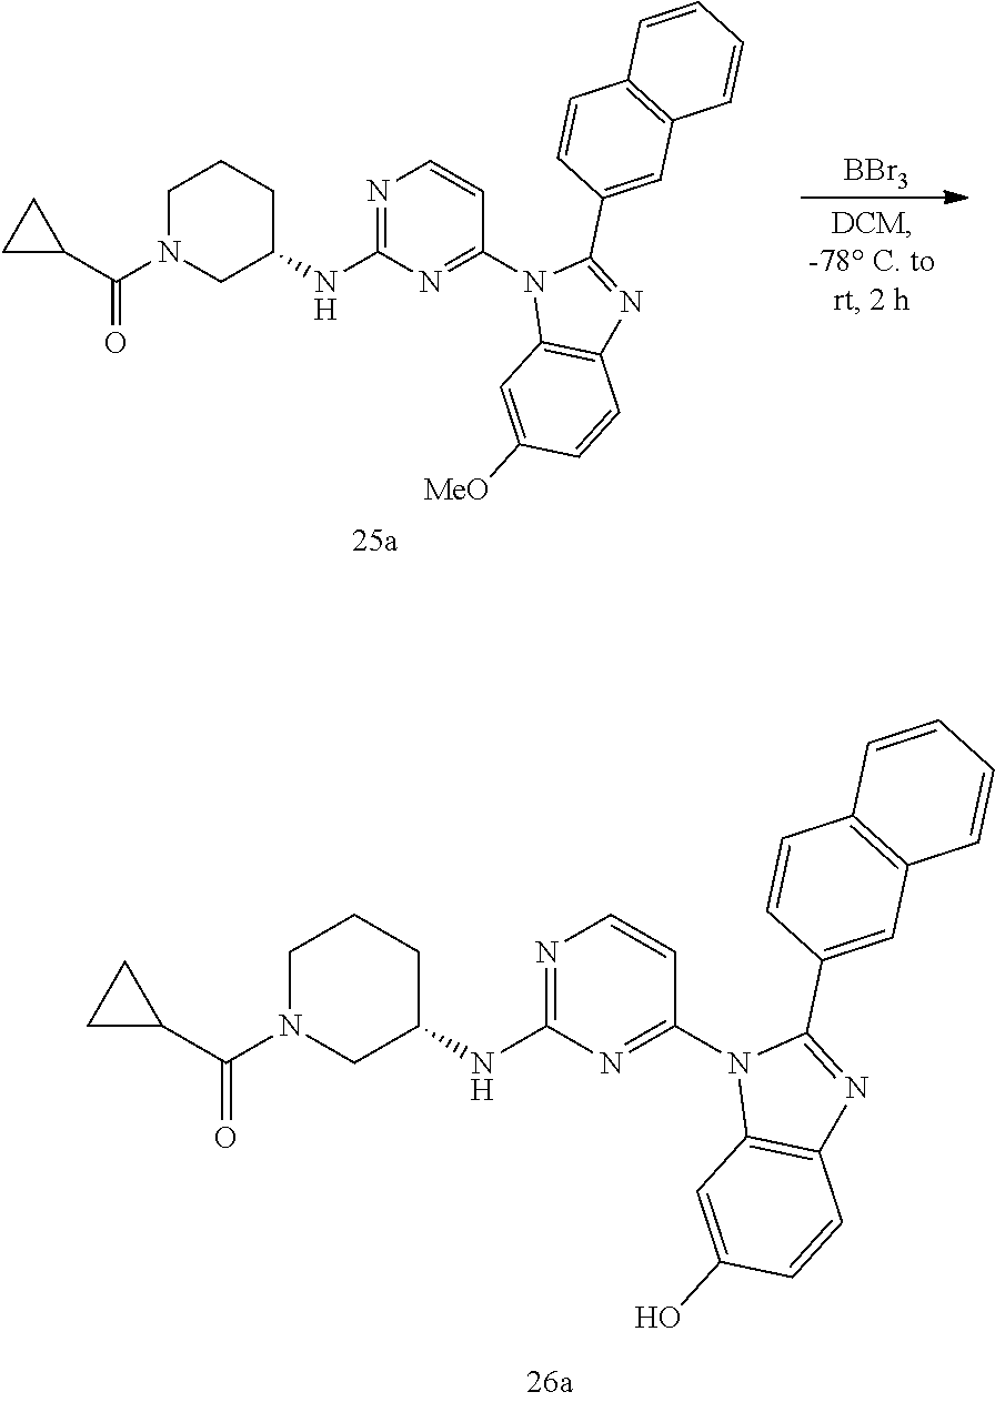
C1N(C(C2CC2)=O)CC(NC2=NC=CC(N3C4=C(N=C3C3=CC5=C(C=C3)C=CC=C5)C=CC(O)=C4)=N2)CC1.C1N(C(C2CC2)=O)CC(NC2=NC=CC(N3C4=C(N=C3C3=CC5=C(C=C3)C=CC=C5)C=CC([MeO])=C4)=N2)CC1.[BBr3]
